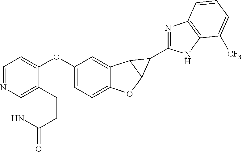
C1=NC2=C(C(OC3=CC=C4C(=C3)C3C(O4)C3C3=NC4=C(N3)C([CF3])=CC=C4)=C1)CCC(=O)N2
